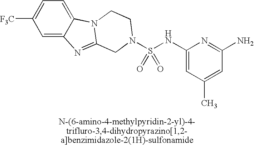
C1([F3C])=CC=C2C(=C1)N=C1N2CCN(S(NC2=CC(C)=CC(N)=N2)(=O)=O)C1
